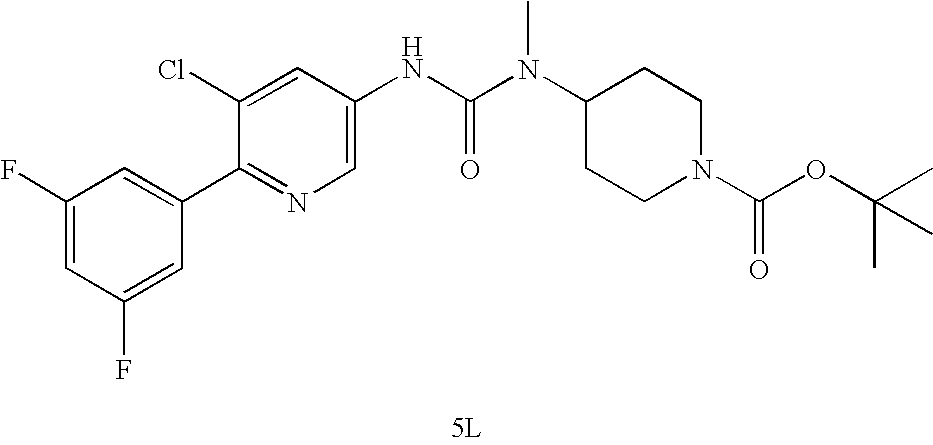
[5L].C1(C2=CC(F)=CC(F)=C2)=NC=C(NC(N(C2CCN(C(=O)OC(C)(C)C)CC2)C)=O)C=C1Cl
